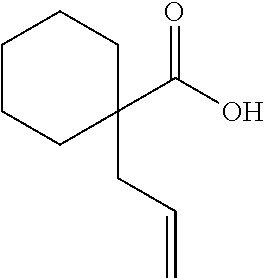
C(C=C)C1(C(O)=O)CCCCC1
